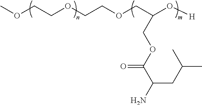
COCCOCCOCC(O[H])COC(C(N)CC(C)C)=O
